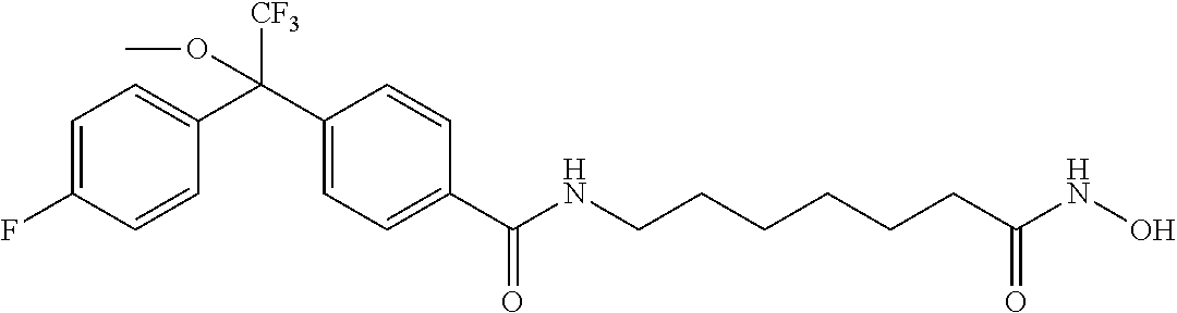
C1(C(C2=CC=C(F)C=C2)([CF3])OC)=CC=C(C(=O)NCCCCCCC(NO)=O)C=C1
